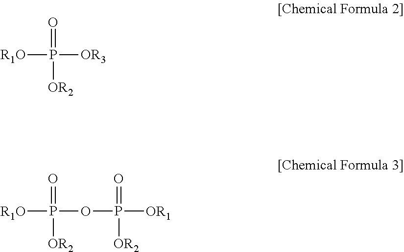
O=P([OR2])([OR3])[R1O].O=P([OR2])(OP([OR1])(=O)[OR2])[R1O]
